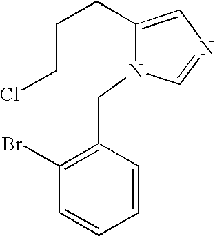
C1(CCCCl)=CN=CN1CC1=C(Br)C=CC=C1
